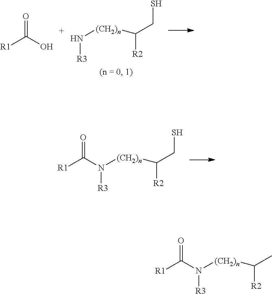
[R1]C(O)=O.N([(CH2)n]C([R2])CS)[R3].[R1]C(=O)N([(CH2)n]C([R2])CS)[R3].[R1]C(=O)N([(CH2)n]C([R2])C)[R3]
